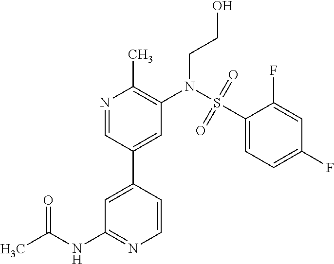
C1=CC(C2=CC(N(S(C3=CC=C(F)C=C3F)(=O)=O)CCO)=C(C)N=C2)=CC(NC(C)=O)=N1
